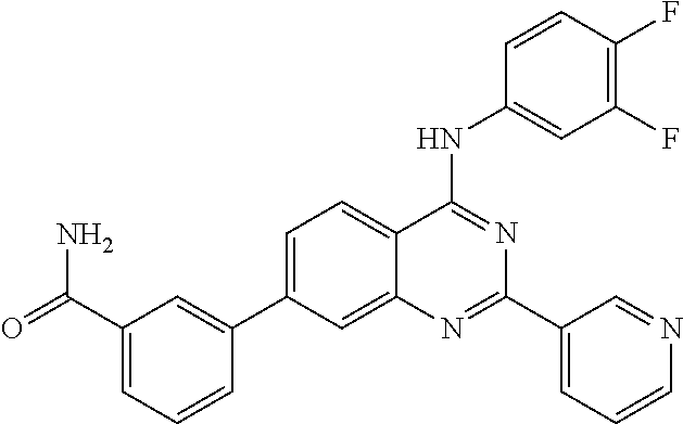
C1=C(C2=CC(C(=O)N)=CC=C2)C=C2C(=C1)C(NC1=CC(F)=C(F)C=C1)=NC(C1=CC=CN=C1)=N2
